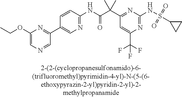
N1=C(NS(=O)(=O)C2CC2)N=C(C(C(NC2=NC=C(C3=NC(OCC)=CN=C3)C=C2)=O)(C)C)C=C1C(F)(F)F
